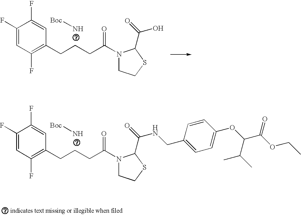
C1(F)=CC(F)=C(CCCC(N2CCSC2C(=O)O)=O)C=C1F.N[Boc].C1(F)=CC(F)=C(CCCC(N2CCSC2C(=O)NCC2=CC=C(OC(C(C)C)C(=O)OCC)C=C2)=O)C=C1F.N[Boc]
